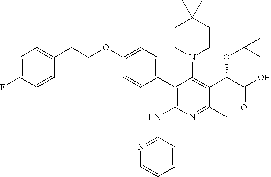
C1=C(F)C=CC(CCOC2=CC=C(C3=C(NC4=NC=CC=C4)N=C(C)C(C(OC(C)(C)C)C(O)=O)=C3N3CCC(C)(C)CC3)C=C2)=C1
